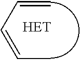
C=CC=CC
